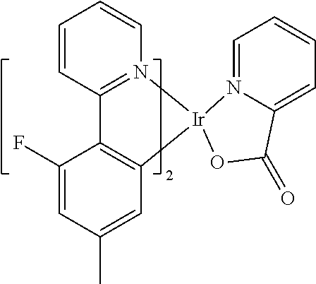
C1=CC2=N(C=C1)[Ir]1(C3=C2C(F)=CC(C)=C3)N2=CC=CC=C2C(=O)O1
